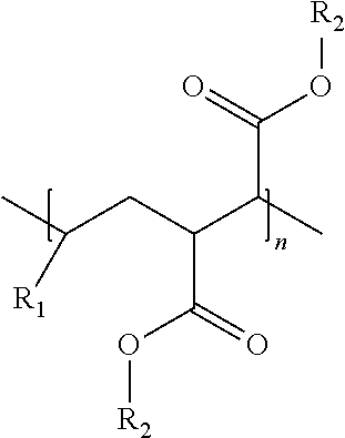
CC(CC(C(C)C(=O)O[R2])C(=O)O[R2])[R1]
